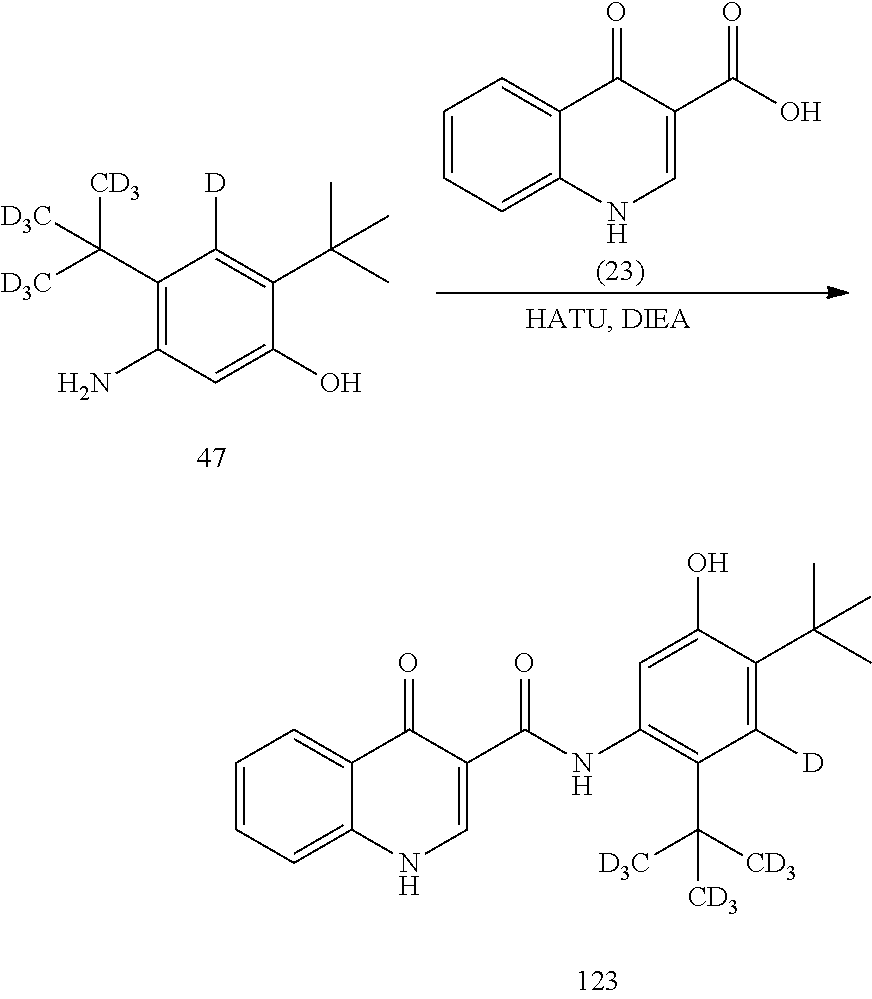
C1(C([D3C])([CD3])[D3C])=C(N)C=C(O)C(C(C)(C)C)=C1[D].C1=CC=C2C(=C1)C(=O)C(C(=O)O)=CN2.C1=CC=C2C(=C1)C(=O)C(C(=O)NC1=C(C([CD3])([D3C])[CD3])C([D])=C(C(C)(C)C)C(O)=C1)=CN2
